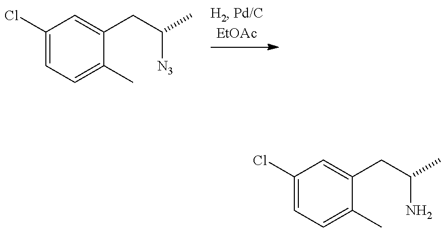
C1(Cl)=CC=C(C)C(CC([N3])C)=C1.C1(Cl)=CC=C(C)C(CC(N)C)=C1
